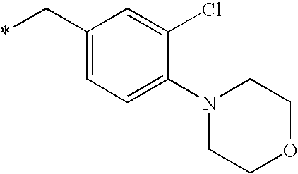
C1(C*)=CC=C(N2CCOCC2)C(Cl)=C1
